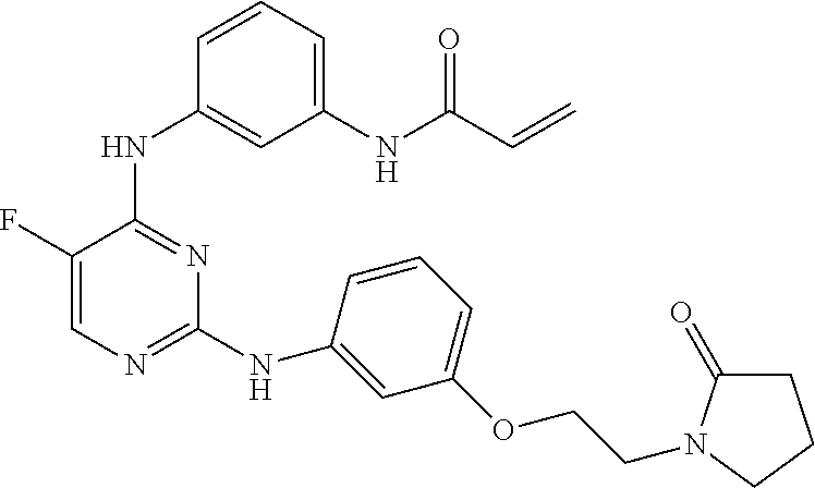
C1(F)=CN=C(NC2=CC(OCCN3C(=O)CCC3)=CC=C2)N=C1NC1=CC(NC(C=C)=O)=CC=C1
